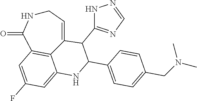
C1NC(=O)C2=C3C(=CC(F)=C2)NC(C2=CC=C(CN(C)C)C=C2)C(C2=NC=NN2)C3=C1
